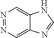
N1=NC=C2C(=C1)NC=N2
